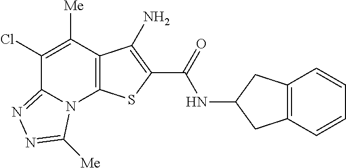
N(C(=O)C1=C(N)C2=C(N3C(=NN=C3[Me])C(Cl)=C2[Me])S1)C1CC2=C(C1)C=CC=C2
